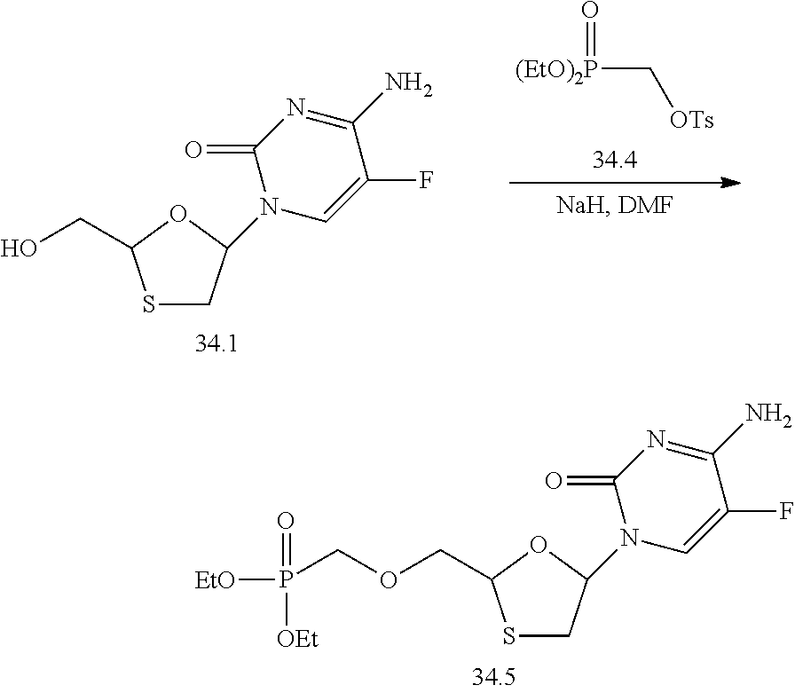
S1CC(N2C=C(F)C(N)=NC2=O)OC1COCP(=O)([OEt])[EtO].S1CC(N2C=C(F)C(N)=NC2=O)OC1CO.[(EtO)2P](C[OTs])=O
